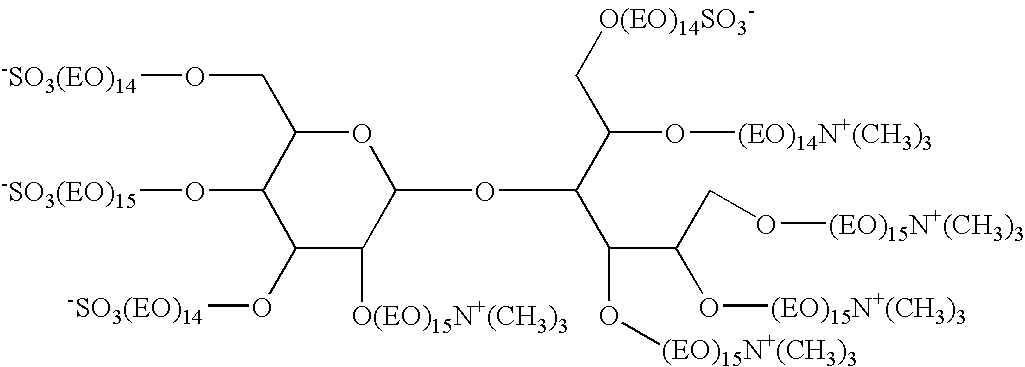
C1(O[-SO3(EO)14])C([O(EO)15N+(CH3)3])C(OC(C(O[(EO)14N+(CH3)3])C[O(EO)14SO3-])C(C(O[(EO)15N+(CH3)3])CO[(EO)15N+(CH3)3])O[(EO)15N+(CH3)3])OC(CO[-SO3(EO)14])C1O[-SO3(EO)15]
